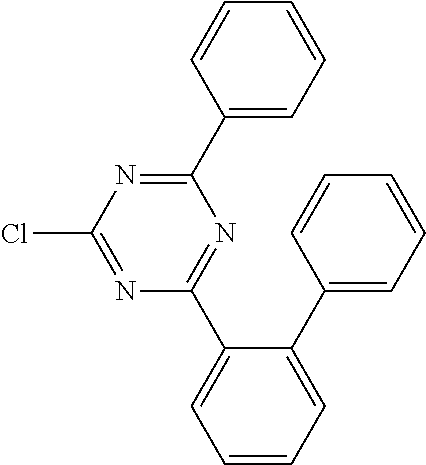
N1=C(Cl)N=C(C2=CC=CC=C2)N=C1C1=CC=CC=C1C1=CC=CC=C1
